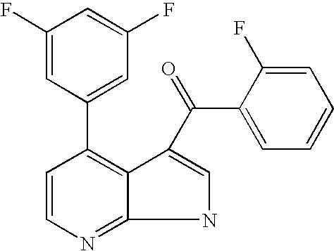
C1=CC(C2=CC(F)=CC(F)=C2)=C2C(=N1)NC=C2C(C1=CC=CC=C1F)=O
